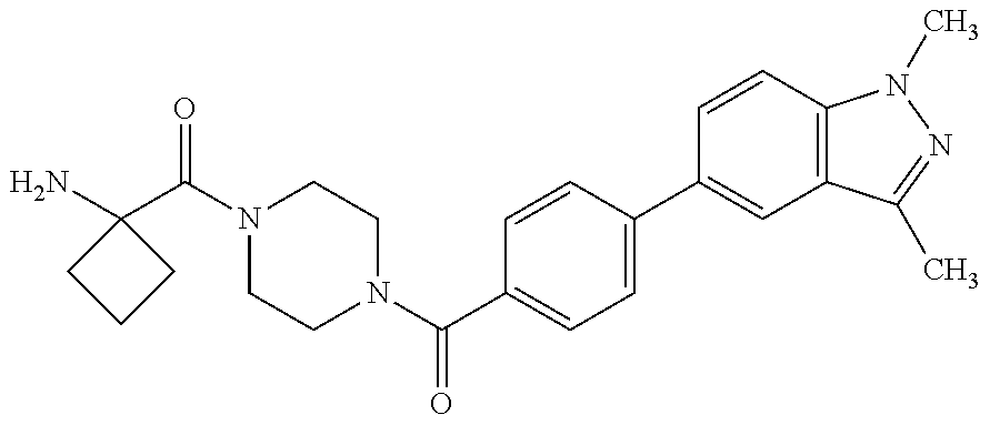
NC1(C(N2CCN(C(C3=CC=C(C4=CC5=C(C=C4)N(C)N=C5C)C=C3)=O)CC2)=O)CCC1
